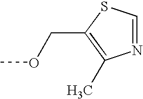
N1=CSC(COC)=C1C
